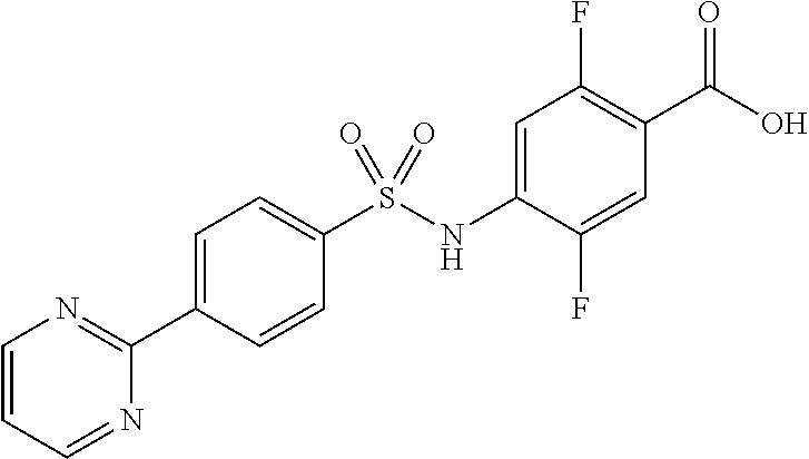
OC(=O)C1=C(F)C=C(NS(C2=CC=C(C3=NC=CC=N3)C=C2)(=O)=O)C(F)=C1
